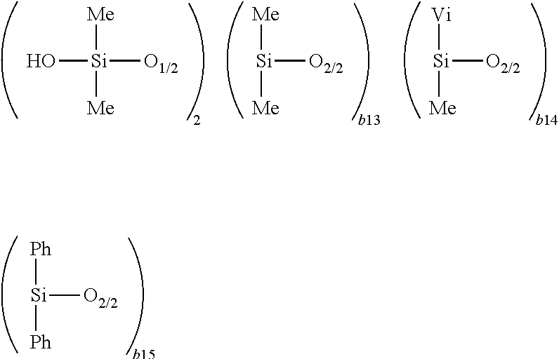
[Si]([O2/2])([Ph])[Ph].O[Si]([O1/2])([Me])[Me].[Si]([O2/2])([Me])[Me].[Si]([O2/2])([Vi])[Me]
